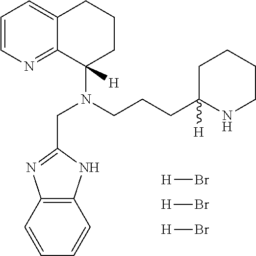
N(C1([H])CCCC2=CC=CN=C12)(CCCC1([H])NCCCC1)CC1=NC2=C(N1)C=CC=C2.[H]Br.[H]Br.[H]Br
